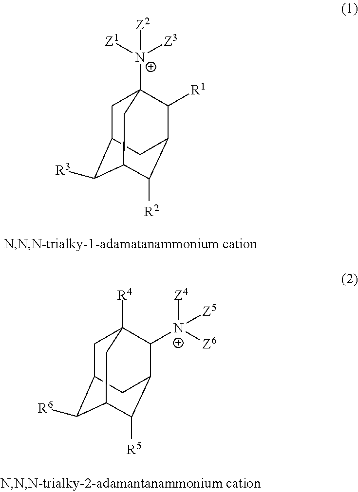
C1C2C([R3])C3C([R2])C(C([R1])C1([N+]([Z1])([Z3])[Z2])C3)C2.C1C2C([R6])C3C([R5])C(C([N+]([Z6])([Z4])[Z5])C1([R4])C3)C2
